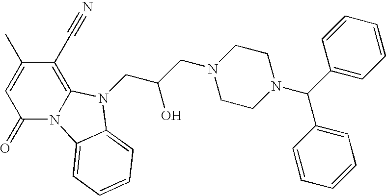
C1(=O)N2C(=C(C#N)C(C)=C1)N(CC(CN1CCN(C(C3=CC=CC=C3)C3=CC=CC=C3)CC1)O)C1=CC=CC=C21
